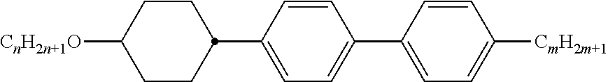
C1CC(C2=CC=C(C3=CC=C([CmH2m+1])C=C3)C=C2)CCC1[CnH2n+1O]
